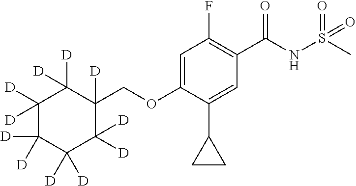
C1=C(OCC2([D])C([D])([D])C([D])([D])C([D])([D])C([D])([D])C2([D])[D])C(C2CC2)=CC(C(NS(C)(=O)=O)=O)=C1F
